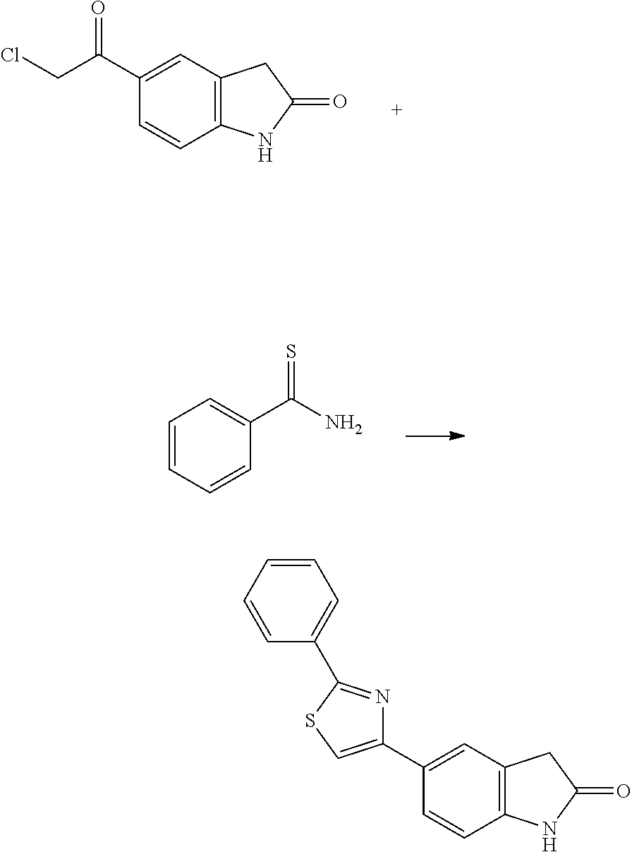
C1(C(CCl)=O)=CC2=C(C=C1)NC(=O)C2.C1=CC=CC(C(N)=S)=C1.C1(C2=CSC(C3=CC=CC=C3)=N2)=CC2=C(C=C1)NC(=O)C2
